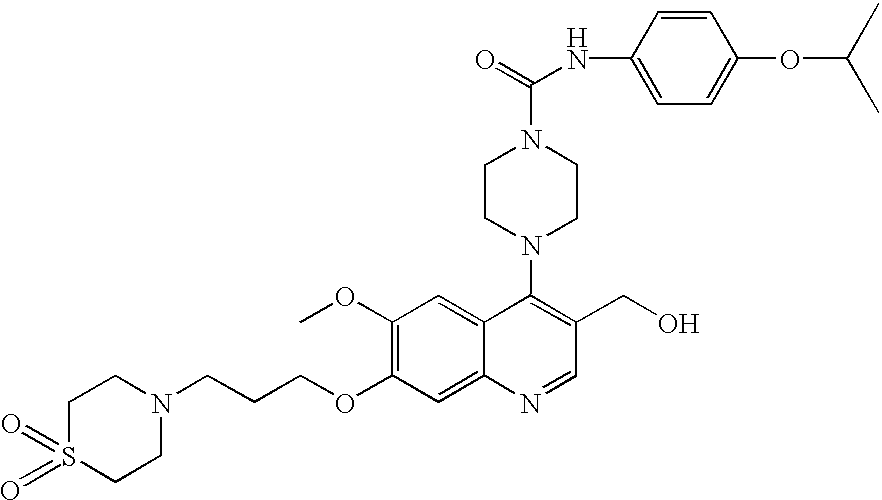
N1(CCCOC2=C(OC)C=C3C(=C2)N=CC(CO)=C3N2CCN(C(NC3=CC=C(OC(C)C)C=C3)=O)CC2)CCS(=O)(=O)CC1
